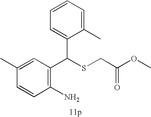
C1=CC(C)=CC(C(SCC(=O)OC)C2=CC=CC=C2C)=C1N
